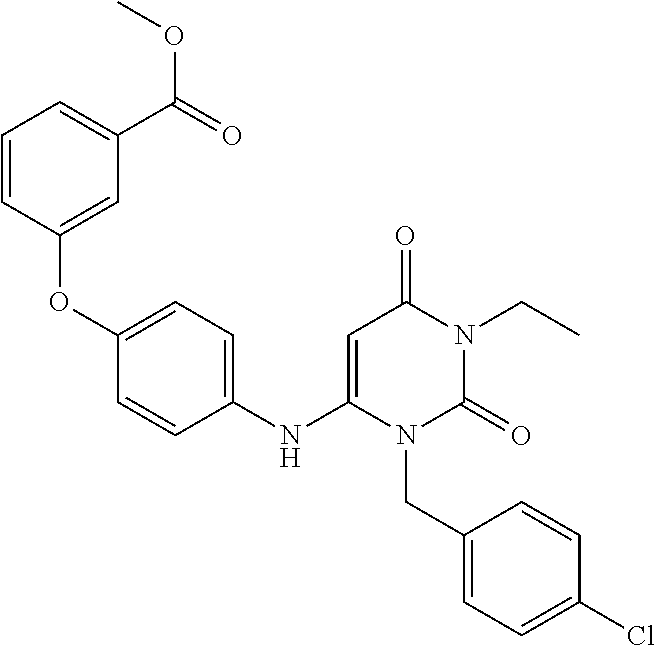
O(C1=CC=C(NC2=CC(=O)N(CC)C(=O)N2CC2=CC=C(Cl)C=C2)C=C1)C1=CC(C(=O)OC)=CC=C1
